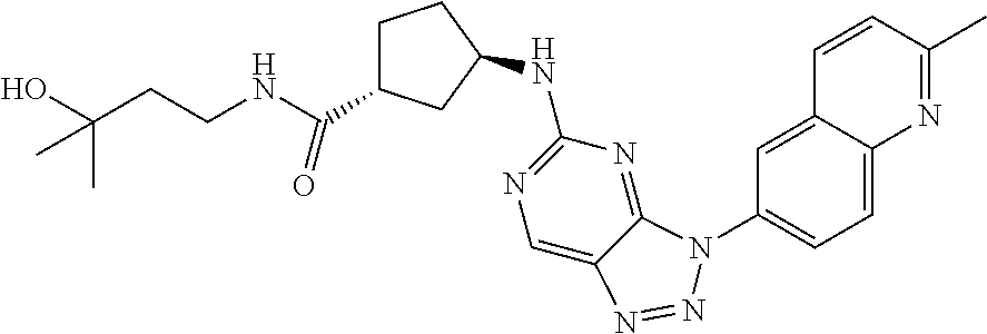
C12=NC(NC3CC(C(NCCC(O)(C)C)=O)CC3)=NC=C1N=NN2C1=CC=C2C(=C1)C=CC(C)=N2
